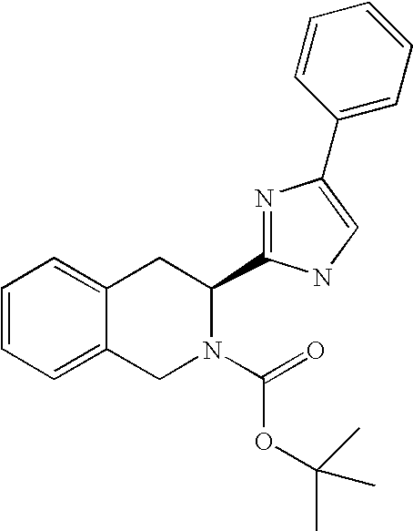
C1=CC=C2C(=C1)CC(C1=NC(C3=CC=CC=C3)=CN1)N(C(=O)OC(C)(C)C)C2
